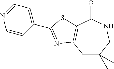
C1=CC(C2=NC3=C(C(=O)NCC(C)(C)C3)S2)=CC=N1
